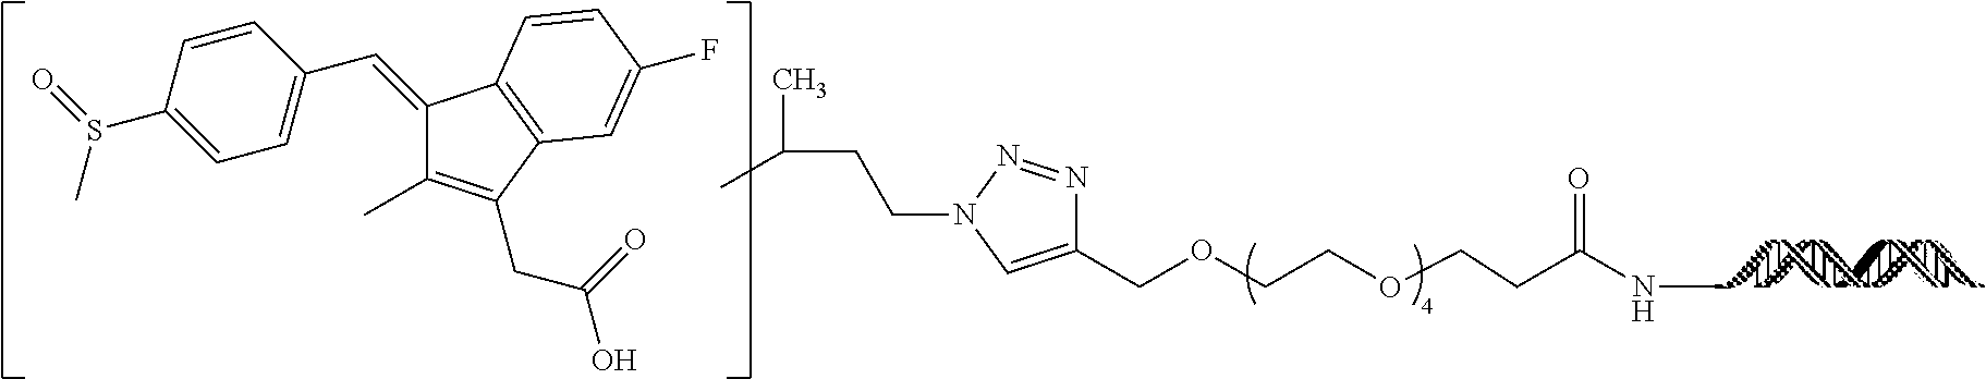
C1(COCCOCCC(NC)=O)=CN(CCC(C)C)N=N1.C1=CC(S(=O)C)=CC=C1C=C1C(C)=C(CC(=O)O)C2=C1C=CC(F)=C2
